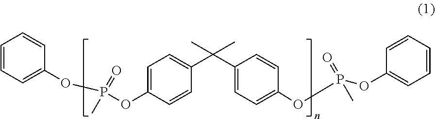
C1=CC=C(OP(OC2=CC=C(C(C3=CC=C(OP(=O)(C)OC4=CC=CC=C4)C=C3)(C)C)C=C2)(=O)C)C=C1
